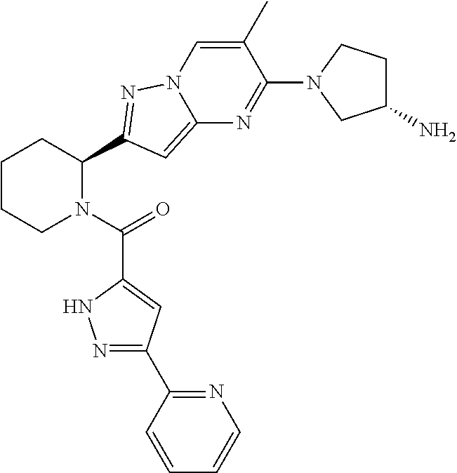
C1CCN(C(=O)C2=CC(C3=NC=CC=C3)=NN2)C(C2=NN3C(=C2)N=C(N2CC(N)CC2)C(C)=C3)C1
